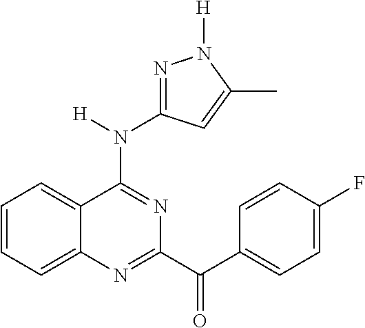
C1=CC=C2C(=C1)C(N([H])C1=NN([H])C(C)=C1)=NC(C(C1=CC=C(F)C=C1)=O)=N2
